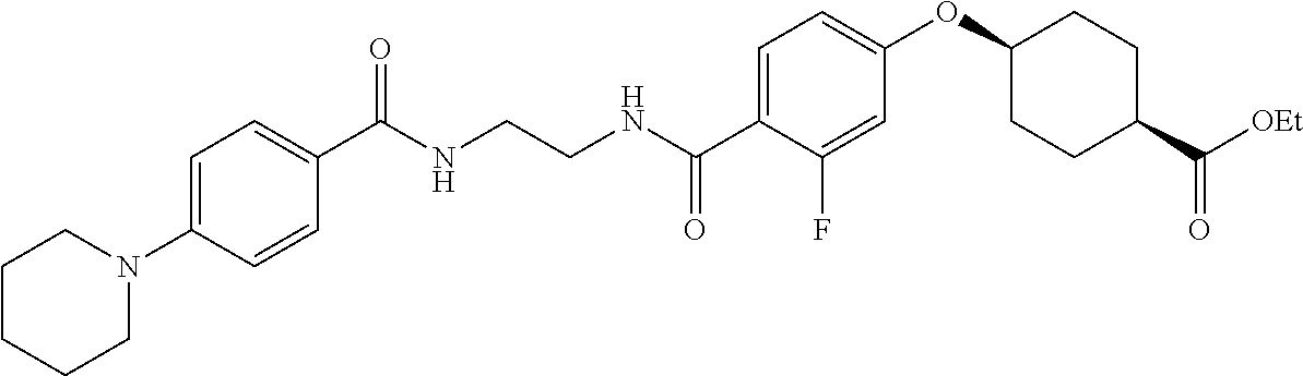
C1=C(N2CCCCC2)C=CC(C(NCCNC(C2=CC=C(OC3CCC(C([OEt])=O)CC3)C=C2F)=O)=O)=C1
